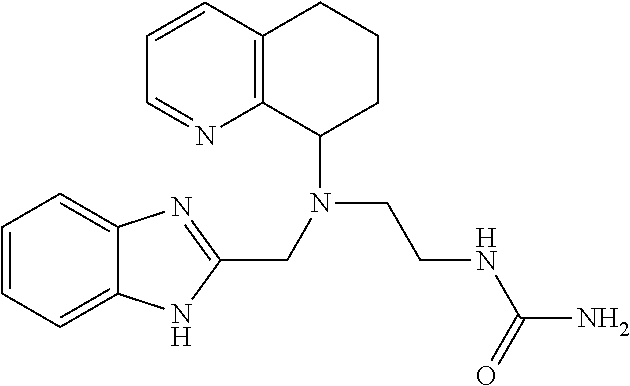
C1=CC2=C(N=C1)C(N(CCNC(N)=O)CC1=NC3=CC=CC=C3N1)CCC2
